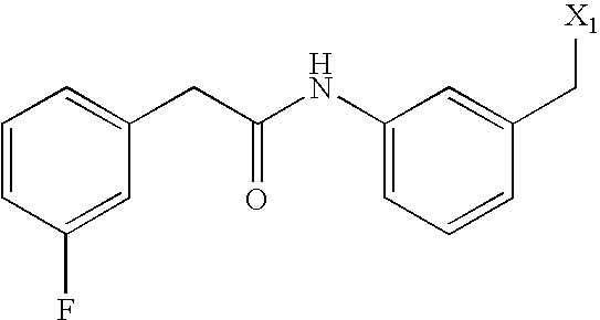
C1=CC(F)=CC(CC(NC2=CC=CC(C[X1])=C2)=O)=C1
